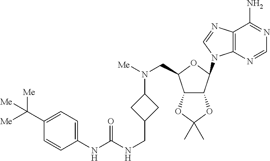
C12=C(N=CN=C1N)N(C1C3C(C(CN([Me])C4CC(CNC(NC5=CC=C(C([Me])([Me])[Me])C=C5)=O)C4)O1)OC(C)(C)O3)C=N2
